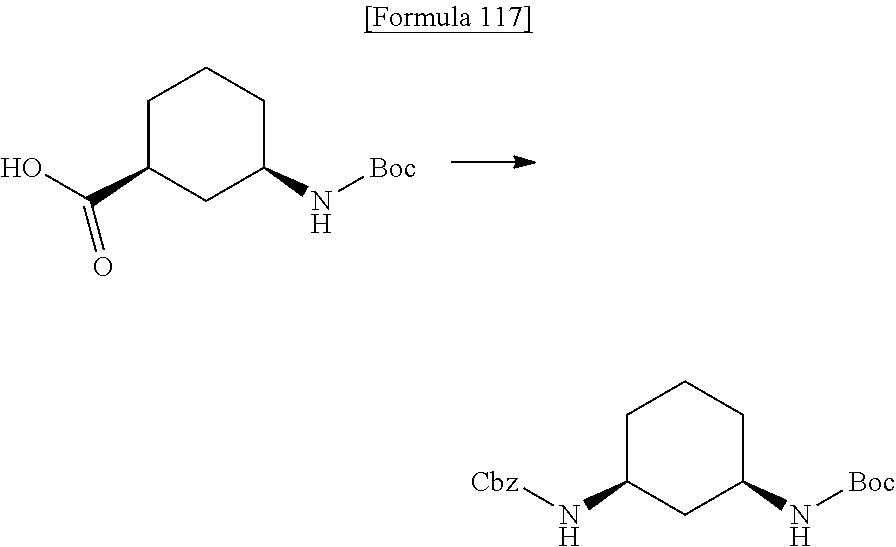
C1C(C(O)=O)CC(N[Boc])CC1.C1C(N[Cbz])CC(N[Boc])CC1
